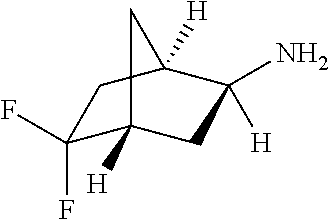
C1(F)(F)C2([H])CC([H])(N)C([H])(C1)C2
